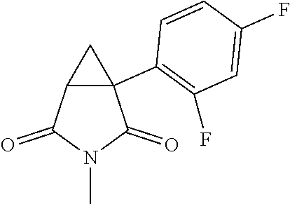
C12C(C3=C(F)C=C(F)C=C3)(C1)C(=O)N(C)C2=O
